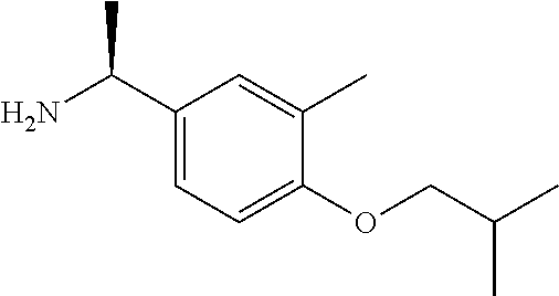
C1(C(N)C)=CC=C(OCC(C)C)C(C)=C1
